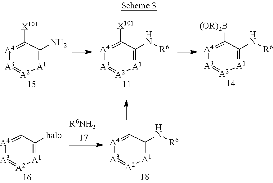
[R6NH2].[A4]1=CC(N[R6])=[A1][A2]=[A3]1.[A4]1=CC([halo])=[A1][A2]=[A3]1.[A4]1=C([X101])C(N)=[A1][A2]=[A3]1.[A4]1=C([X101])C(N[R6])=[A1][A2]=[A3]1.[A4]1=C([(OR)2B])C(N[R6])=[A1][A2]=[A3]1
